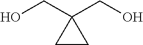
OCC1(CO)CC1
